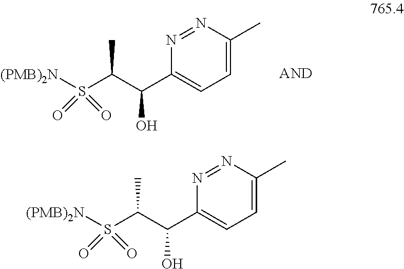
C1(C(C(S([(PMB)2N])(=O)=O)C)O)=CC=C(C)N=N1.C1(C(C(S([(PMB)2N])(=O)=O)C)O)=CC=C(C)N=N1
